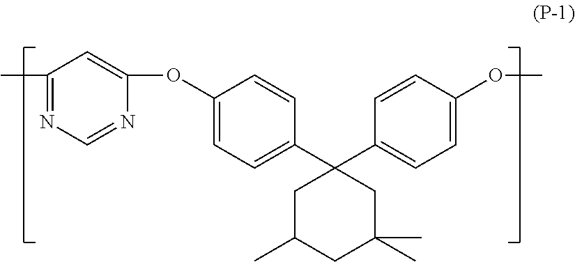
C1(C)=NC=NC(OC2=CC=C(C3(C4=CC=C(OC)C=C4)CC(C)CC(C)(C)C3)C=C2)=C1
